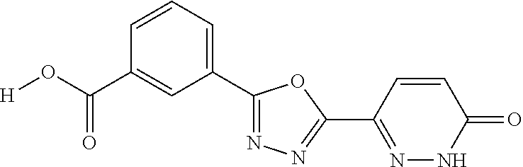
[H]OC(=O)C1=CC(C2=NN=C(C3=NNC(=O)C=C3)O2)=CC=C1
